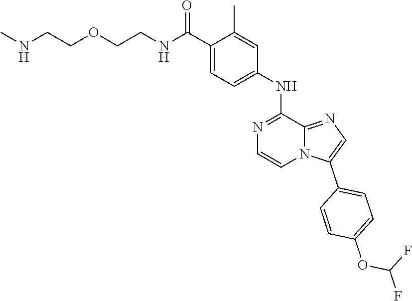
C1=C(C(NCCOCCNC)=O)C(C)=CC(NC2=NC=CN3C2=NC=C3C2=CC=C(OC(F)F)C=C2)=C1
